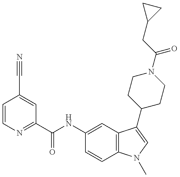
C1=CN=C(C(NC2=CC3=C(C=C2)N(C)C=C3C2CCN(C(=O)CC3CC3)CC2)=O)C=C1C#N
